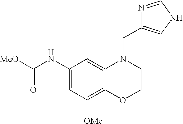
C1(NC([MeO])=O)=CC([OMe])=C2C(=C1)N(CC1=CNC=N1)CCO2
